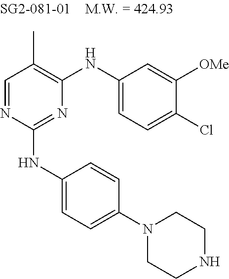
C1=NC(NC2=CC=C(N3CCNCC3)C=C2)=NC(NC2=CC=C(Cl)C([OMe])=C2)=C1C
